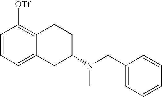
C1=CC=C2C(=C1[OTf])CCC(N(CC1=CC=CC=C1)C)C2
